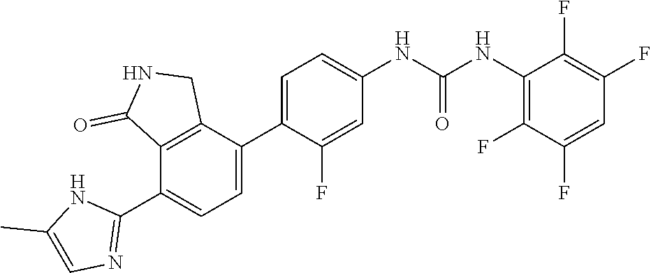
C1=C(C2=CC=C(NC(NC3=C(F)C(F)=CC(F)=C3F)=O)C=C2F)C2=C(C(C3=NC=C(C)N3)=C1)C(=O)NC2
